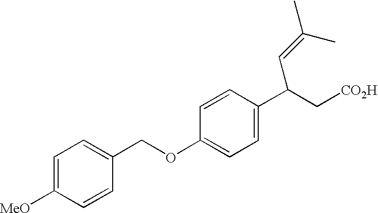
C(OC1=CC=C(C(C[CO2H])C=C(C)C)C=C1)C1=CC=C([MeO])C=C1
